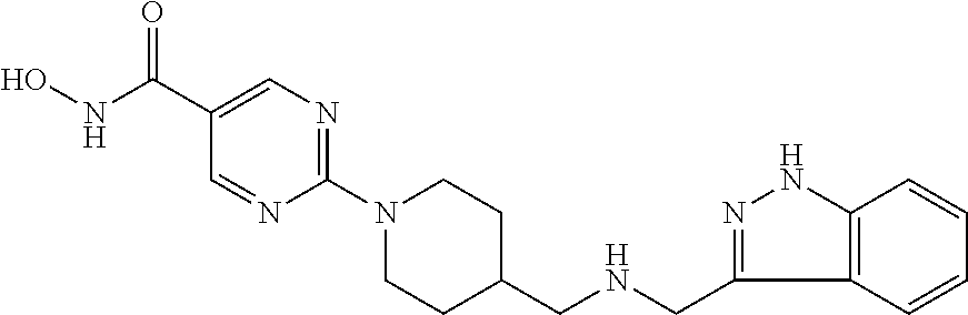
ONC(C1=CN=C(N2CCC(CNCC3=NNC4=C3C=CC=C4)CC2)N=C1)=O
